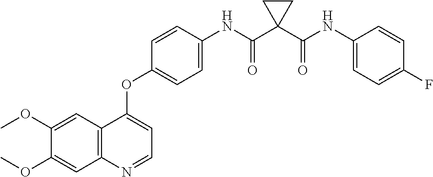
C1(OC)=CC2=C(C=C1OC)C(OC1=CC=C(NC(C3(C(NC4=CC=C(F)C=C4)=O)CC3)=O)C=C1)=CC=N2
